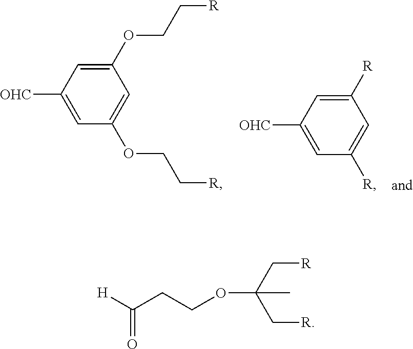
C1(OCC[R])=CC([OHC])=CC(OCC[R])=C1.C1([R])=CC([OHC])=CC([R])=C1.C(=O)([H])CCOC(C[R])(C[R])C
